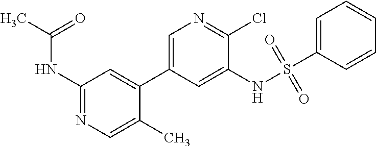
C1(NC(C)=O)=NC=C(C)C(C2=CN=C(Cl)C(NS(C3=CC=CC=C3)(=O)=O)=C2)=C1
